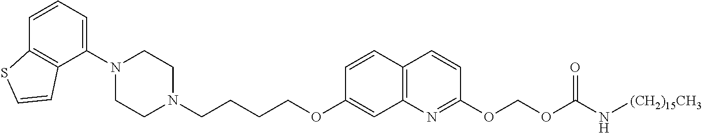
C1=CC2=C(C(N3CCN(CCCCOC4=CC5=C(C=C4)C=CC(OCOC(N[(CH2)15CH3])=O)=N5)CC3)=C1)C=CS2
